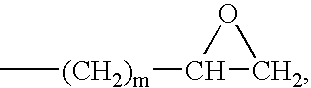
C[(CH2)m]C1CO1
